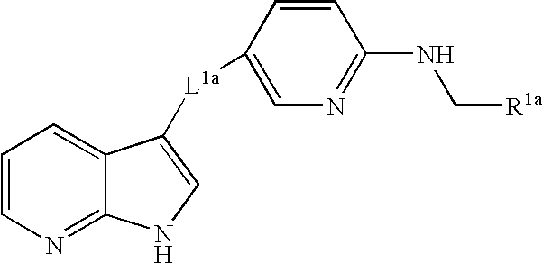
N1=C2C(=CC=C1)C([L1a]C1=CN=C(NC[R1a])C=C1)=CN2
